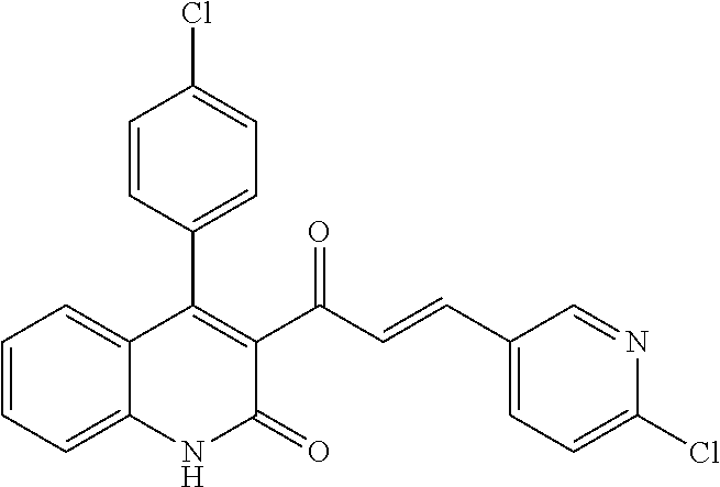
C1=CC(C2=C(C(C=CC3=CC=C(Cl)N=C3)=O)C(=O)NC3=CC=CC=C23)=CC=C1Cl
